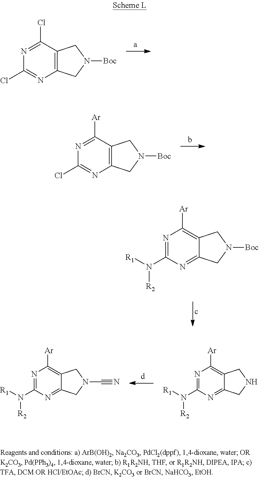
C12=C(C(Cl)=NC(Cl)=N1)CN([Boc])C2.C12=C(C([Ar])=NC(Cl)=N1)CN([Boc])C2.C12=NC(N([R2])[R1])=NC([Ar])=C1CN([Boc])C2.N1=C(N([R2])[R1])N=C2C(=C1[Ar])CN(C#N)C2.N1=C(N([R2])[R1])N=C2C(=C1[Ar])CNC2
